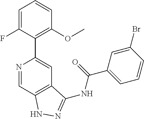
N1=CC2=C(C=C1C1=C(OC)C=CC=C1F)C(NC(C1=CC=CC(Br)=C1)=O)=NN2
